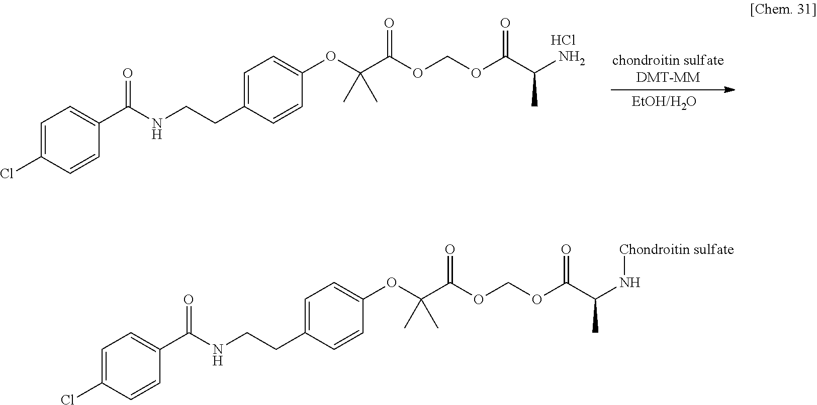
C1=C(Cl)C=CC(C(NCCC2=CC=C(OC(C(OCOC(C(N)C)=O)=O)(C)C)C=C2)=O)=C1.Cl.C1=C(Cl)C=CC(C(NCCC2=CC=C(OC(C(OCOC(C(N[Chondroitin sulfate])C)=O)=O)(C)C)C=C2)=O)=C1
